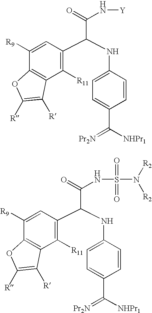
C12=C(C([R11])=C(C(NC3=CC=C(C([NHPr1])=[Pr2N])C=C3)C(=O)N[Y])C=C1[R9])C([R])=C([R])O2.C12=C(C([R11])=C(C(NC3=CC=C(C([NHPr1])=[Pr2N])C=C3)C(=O)NS(=O)(=O)N([R2])[R2])C=C1[R9])C([R])=C([R])O2
